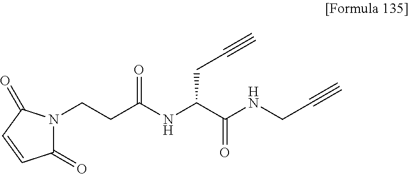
N(C(C(NCC#C)=O)CC#C)C(CCN1C(=O)C=CC1=O)=O
